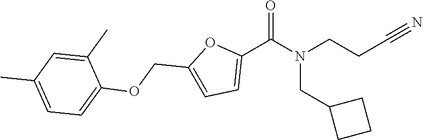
C1(C(N(CCC#N)CC2CCC2)=O)=CC=C(COC2=CC=C(C)C=C2C)O1
